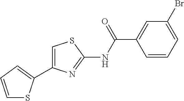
C1=C(C2=CC=CS2)N=C(NC(C2=CC(Br)=CC=C2)=O)S1
